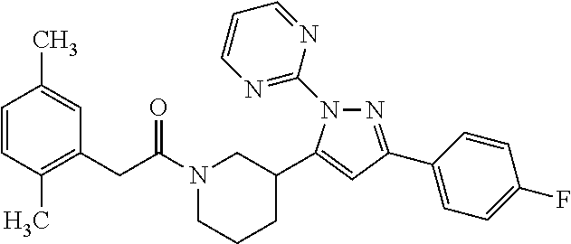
N1(C(CC2=C(C)C=CC(C)=C2)=O)CCCC(C2=CC(C3=CC=C(F)C=C3)=NN2C2=NC=CC=N2)C1
